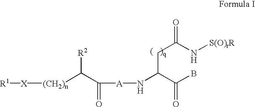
[R1][X][(CH2)n]C(C([A]NC(C(B)=O)CC(N[S(O)rR])=O)=O)[R2]
